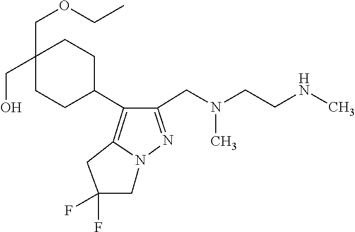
N(C)(CC1=NN2C(=C1C1CCC(COCC)(CO)CC1)CC(F)(F)C2)CCNC
